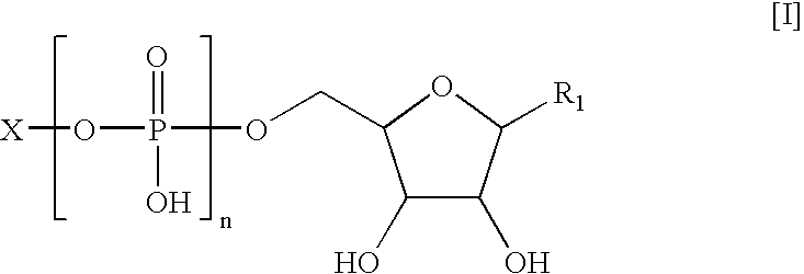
C1(O)C(O)C([R1])OC1COP(O[X])(O)=O
